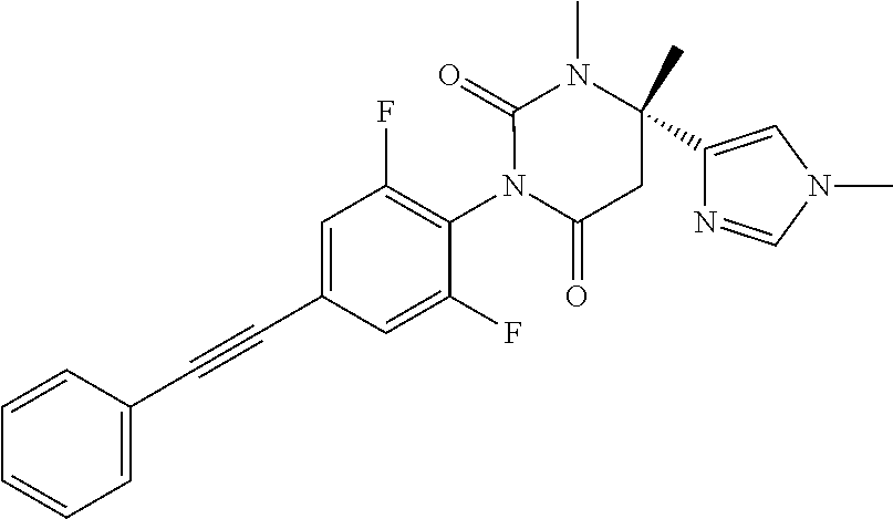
C1=CC(C#CC2=CC(F)=C(N3C(=O)CC(C4=CN(C)C=N4)(C)N(C)C3=O)C(F)=C2)=CC=C1
